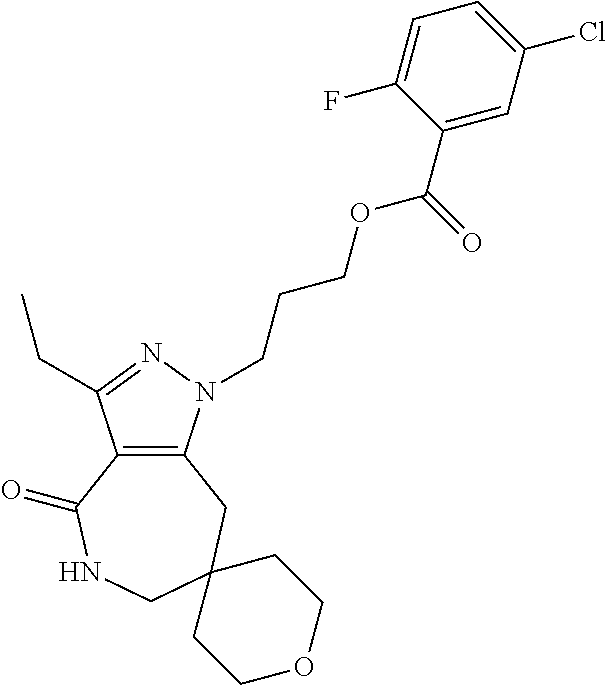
C12=C(N(CCCOC(C3=CC(Cl)=CC=C3F)=O)N=C1CC)CC1(CNC2=O)CCOCC1
